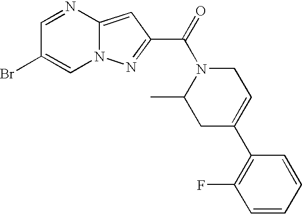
C1=NC2=CC(C(=O)N3C(C)CC(C4=C(F)C=CC=C4)=CC3)=NN2C=C1Br
